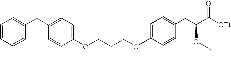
C1=CC=CC(CC2=CC=C(OCCCOC3=CC=C(CC(C([OEt])=O)OCC)C=C3)C=C2)=C1
